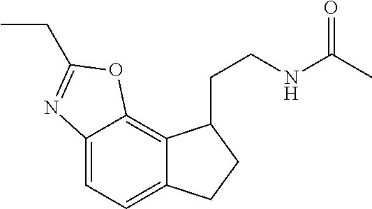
C12=CC=C3C(=C1OC(CC)=N2)C(CCNC(C)=O)CC3
